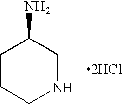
C1CCNCC1N.[2HCl]
